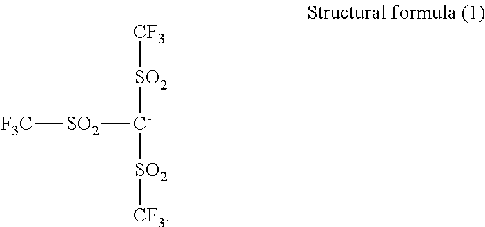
[CF3][SO2][C-]([SO2][F3C])[SO2][CF3]
